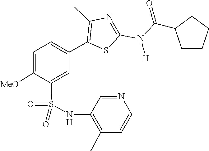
C(C1CCCC1)(N(C1=NC(C)=C(C2=CC=C([MeO])C(S(=O)(NC3=C(C)C=CN=C3)=O)=C2)S1)[H])=O
